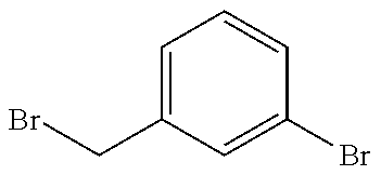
BrCC1=CC=CC(Br)=C1
